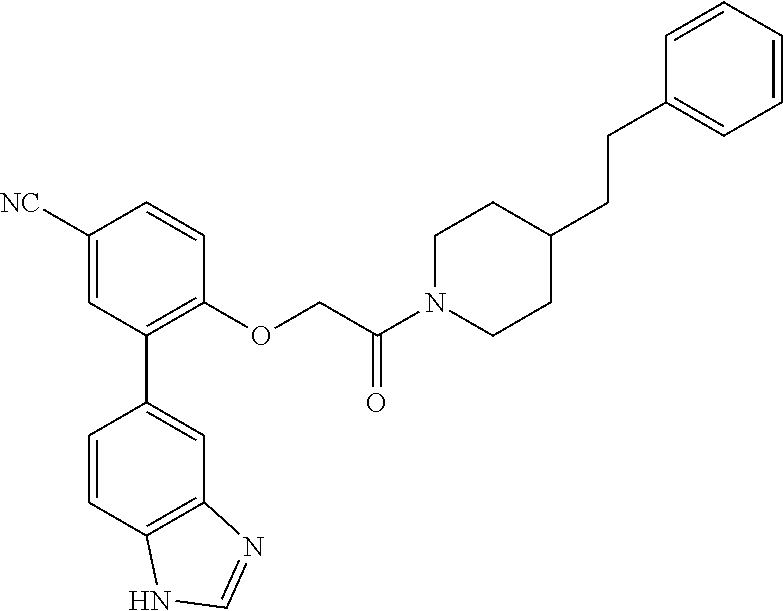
C1([NC])=CC(C2=CC3=C(C=C2)NC=N3)=C(OCC(N2CCC(CCC3=CC=CC=C3)CC2)=O)C=C1
